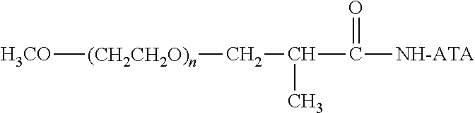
[H3CO][(CH2CH2O)n]CC(C(=O)[NH-ATA])C
